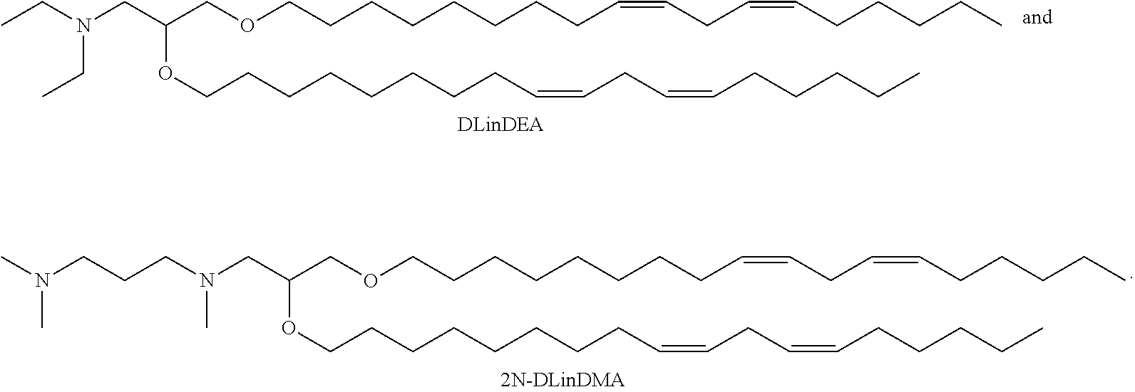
CCN(CC)CC(COCCCCCCCCC=CCC=CCCCCC)OCCCCCCCCC=CCC=CCCCCC.C(CN(C)CC(COCCCCCCCCC=CCC=CCCCCC)OCCCCCCCCC=CCC=CCCCCC)CN(C)C
